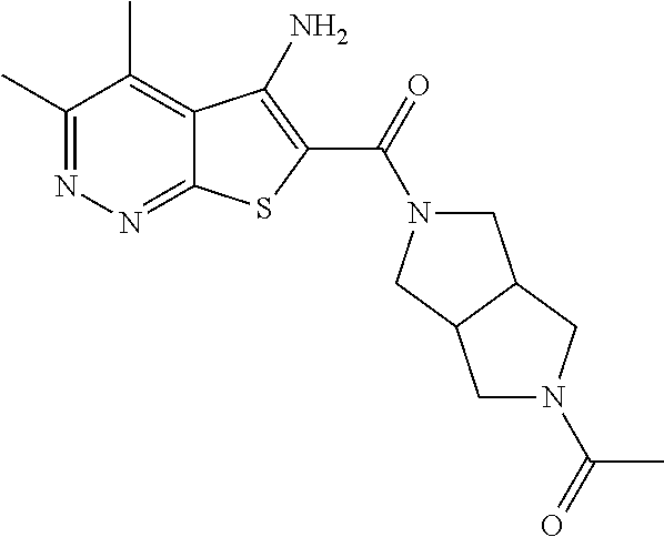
C1(C)=NN=C2C(=C1C)C(N)=C(C(=O)N1CC3C(C1)CN(C(C)=O)C3)S2
